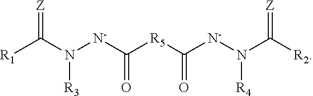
[R1]C(N([N-]C([R5]C([N-]N(C([R2])=[Z])[R4])=O)=O)[R3])=[Z]
